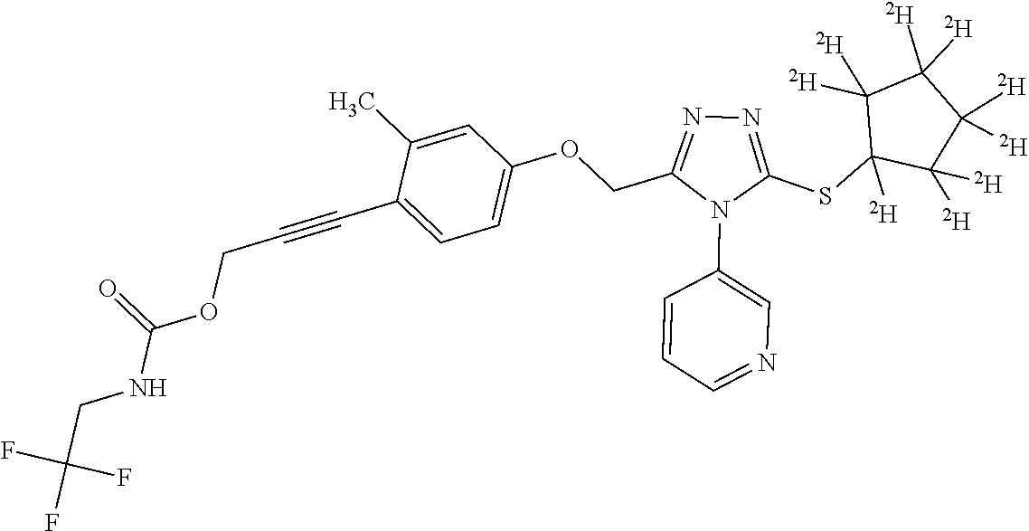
C1=C(C)C(C#CCOC(NCC(F)(F)F)=O)=CC=C1OCC1=NN=C(SC2([D])C([D])([D])C([D])([D])C([D])([D])C2([D])[D])N1C1=CN=CC=C1
